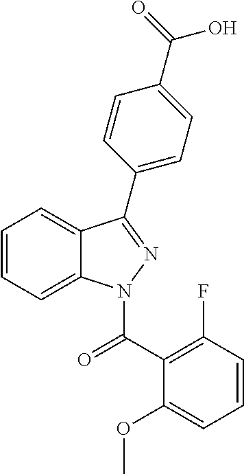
C1=CC=C2C(=C1)C(C1=CC=C(C(=O)O)C=C1)=NN2C(C1=C(F)C=CC=C1OC)=O
